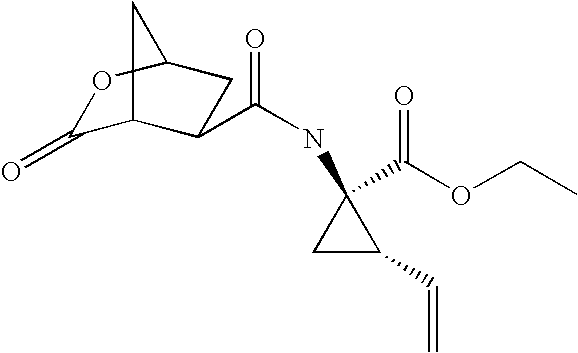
C1(=O)C2C(C(NC3(C(OCC)=O)CC3C=C)=O)CC(O1)C2
